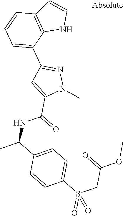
C1=C(C2=NN(C)C(C(=O)NC(C)C3=CC=C(S(CC(OC)=O)(=O)=O)C=C3)=C2)C2=C(C=C1)C=CN2
